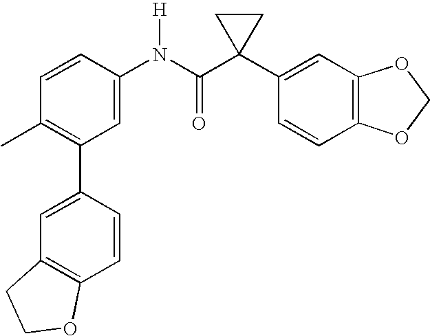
C1=CC(N(C(C2(C3=CC4=C(C=C3)OCO4)CC2)=O)[H])=CC(C2=CC3=C(C=C2)OCC3)=C1C
